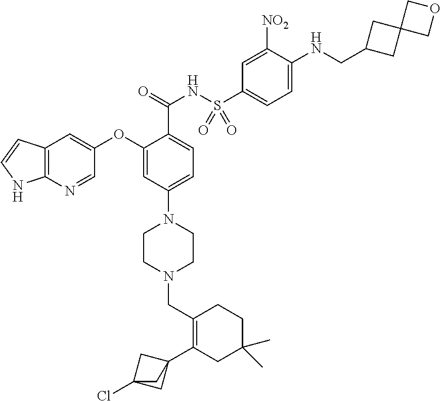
C1(C23CC(Cl)(C2)C3)=C(CN2CCN(C3=CC=C(C(=O)NS(C4=CC=C(NCC5CC6(C5)COC6)C([NO2])=C4)(=O)=O)C(OC4=CC5=C(N=C4)NC=C5)=C3)CC2)CCC(C)(C)C1
